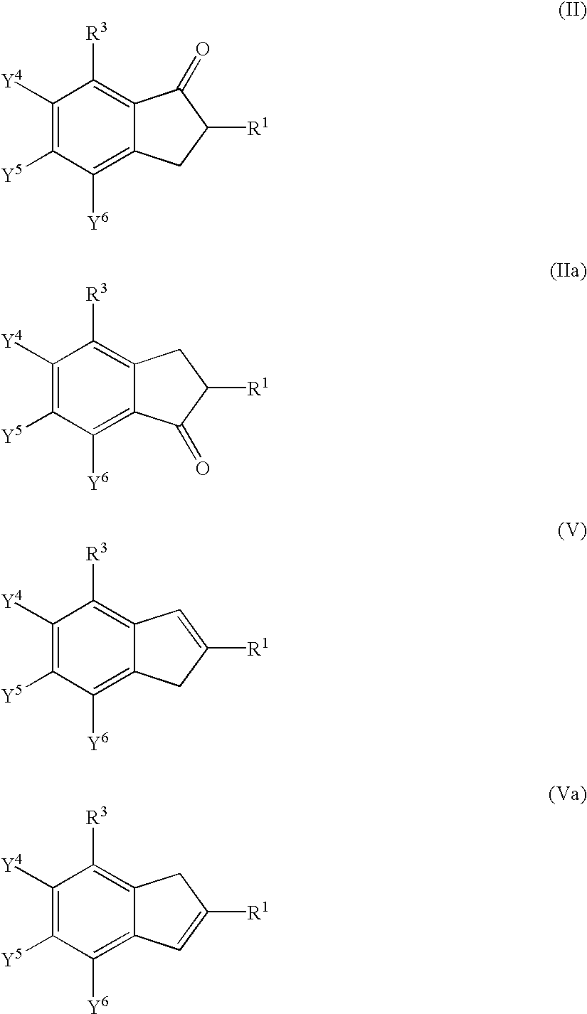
C1([Y4])=C([Y5])C([Y6])=C2C(=C1[R3])C(=O)C([R1])C2.C1([Y4])=C([Y5])C([Y6])=C2C(=C1[R3])CC([R1])C2=O.C1([Y4])=C([Y5])C([Y6])=C2C(=C1[R3])C=C([R1])C2.C1([Y4])=C([Y5])C([Y6])=C2C(=C1[R3])CC([R1])=C2
